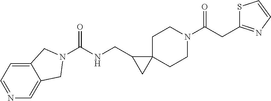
C12=CC=NC=C1CN(C(NCC1CC13CCN(C(CC1=NC=CS1)=O)CC3)=O)C2
